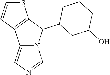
N12C(=CN=C1)C1=C(C2C2CCCC(O)C2)SC=C1
